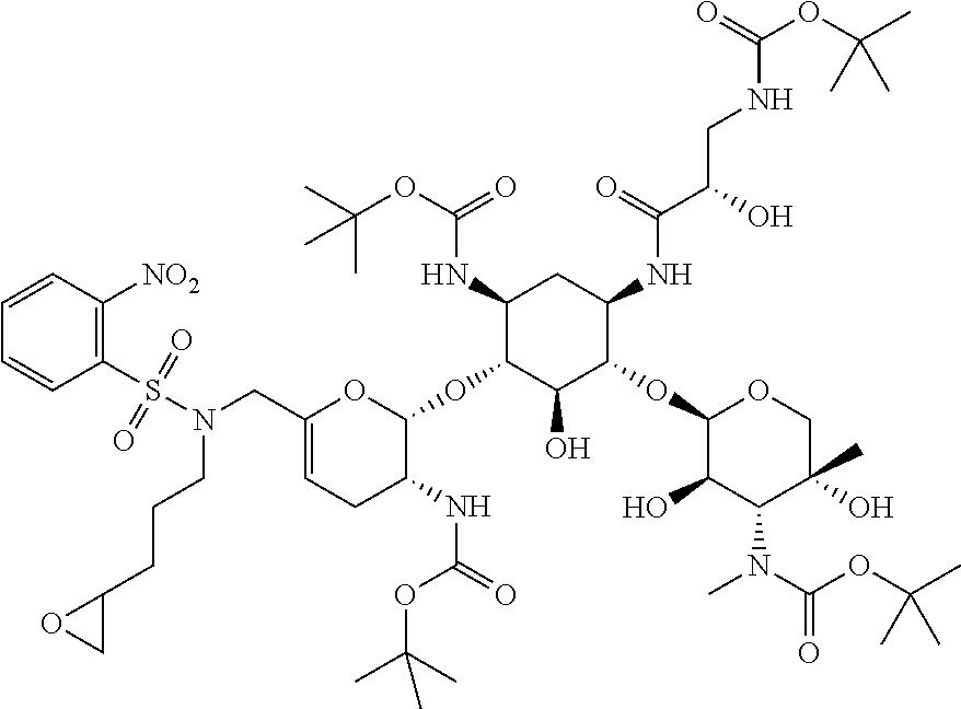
C1(NC(OC(C)(C)C)=O)C(OC2OC(CN(S(C3=C([NO2])C=CC=C3)(=O)=O)CCCC3OC3)=CCC2NC(=O)OC(C)(C)C)C(O)C(OC2C(O)C(N(C(OC(C)(C)C)=O)C)C(C)(O)CO2)C(NC(C(O)CNC(OC(C)(C)C)=O)=O)C1
